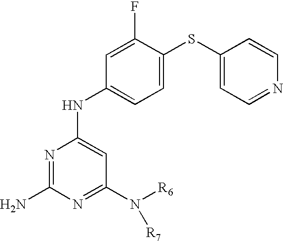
N1=C(N)N=C(N([R6])[R7])C=C1NC1=CC=C(SC2=CC=NC=C2)C(F)=C1
